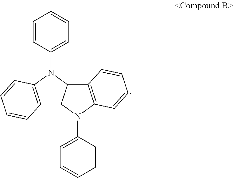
C1=CC(N2C3=C(C4C2C2=C(N4C4=CC=CC=C4)C=CC=C2)C=CC=C3)=CC=C1
